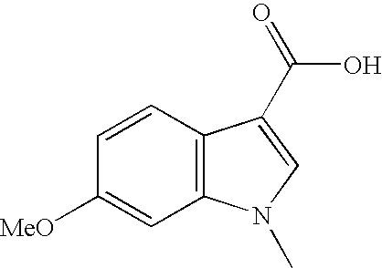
C12=C(C=CC([MeO])=C1)C(C(O)=O)=CN2C
